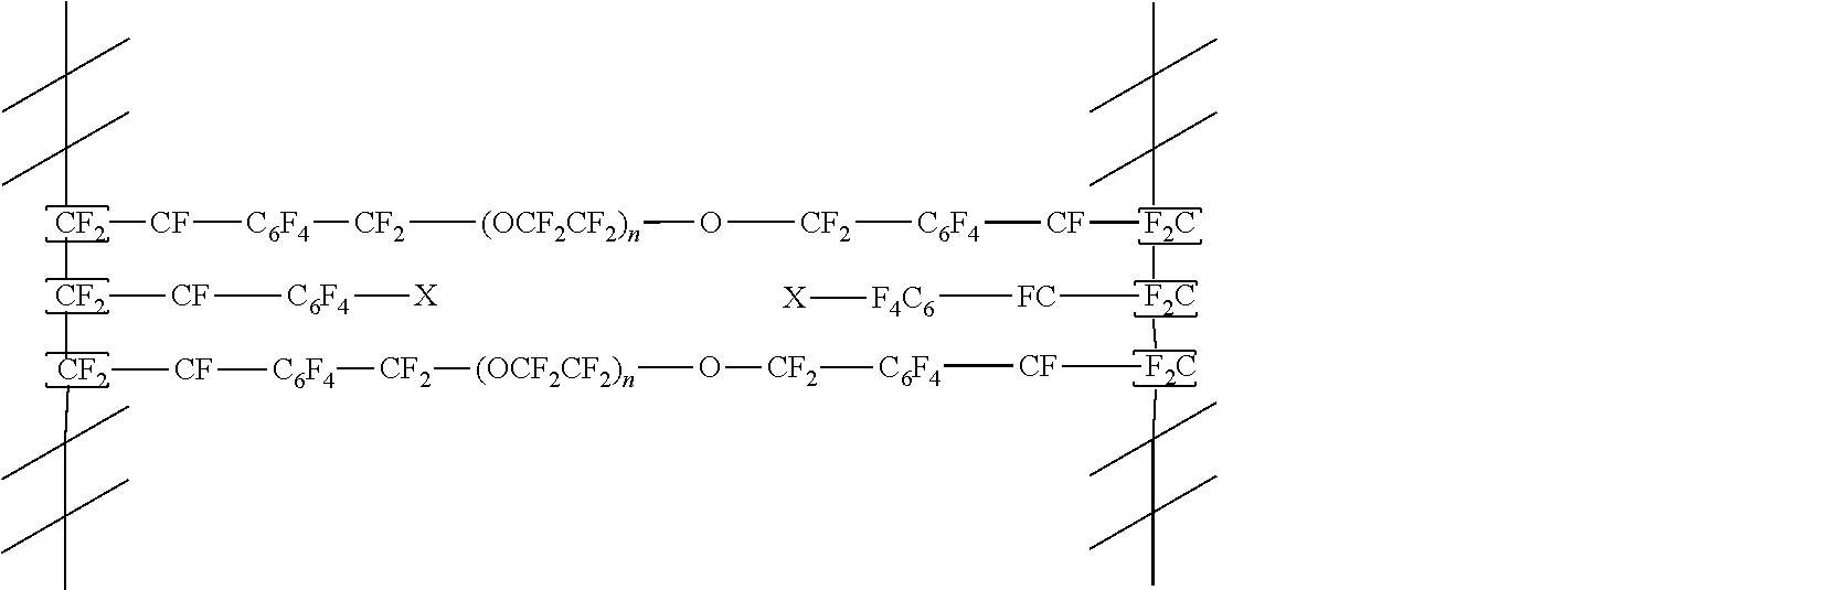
CC(C)(C)C(C)(C)[CF2]([CF2]([CF][C6F4][X])C)[CF][C6F4][CF2][(OCF2CF2)n]O[CF2][C6F4][CF][F2C]([F2C]([F2C]([CF][C6F4][CF2]O[(OCF2CF2)n][CF2][C6F4][CF][CF2]C(C)(C)C(C)(C)C)C(C)(C)C(C)(C)C)[FC][F4C6][X])C(C)(C)C(C)(C)C
